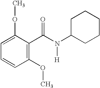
C1(OC)=CC=CC(OC)=C1C(N(C1CCCCC1)[H])=O
